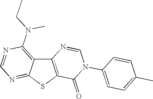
C12=C(SC3=NC=NC(N(CC)C)=C13)C(=O)N(C1=CC=C(C)C=C1)C=N2
